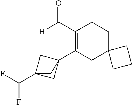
C1(C23CC(C(F)F)(C2)C3)=C(C(=O)[H])CCC2(C1)CCC2
